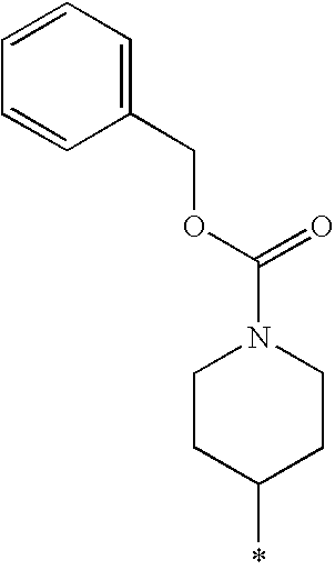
C1=CC=C(COC(N2CCC(*)CC2)=O)C=C1
